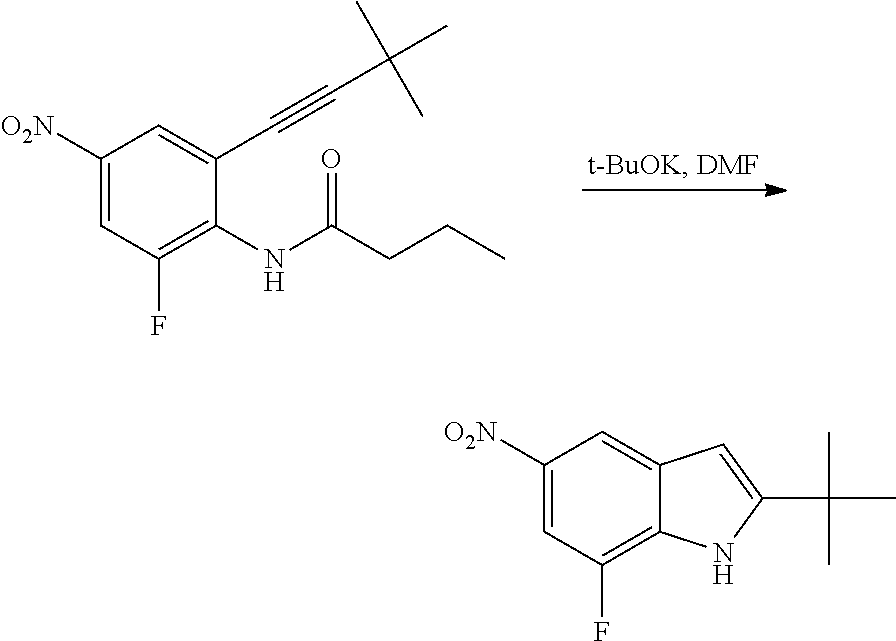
C1([O2N])=CC(F)=C(NC(CCC)=O)C(C#CC(C)(C)C)=C1.C1([O2N])=CC(F)=C2C(=C1)C=C(C(C)(C)C)N2
